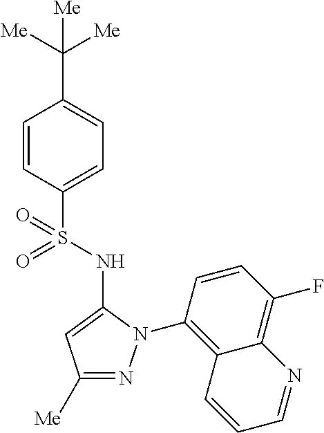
C1=CC(S(=O)(NC2=CC([Me])=NN2C2=C3C(=C(F)C=C2)N=CC=C3)=O)=CC=C1C([Me])([Me])[Me]
